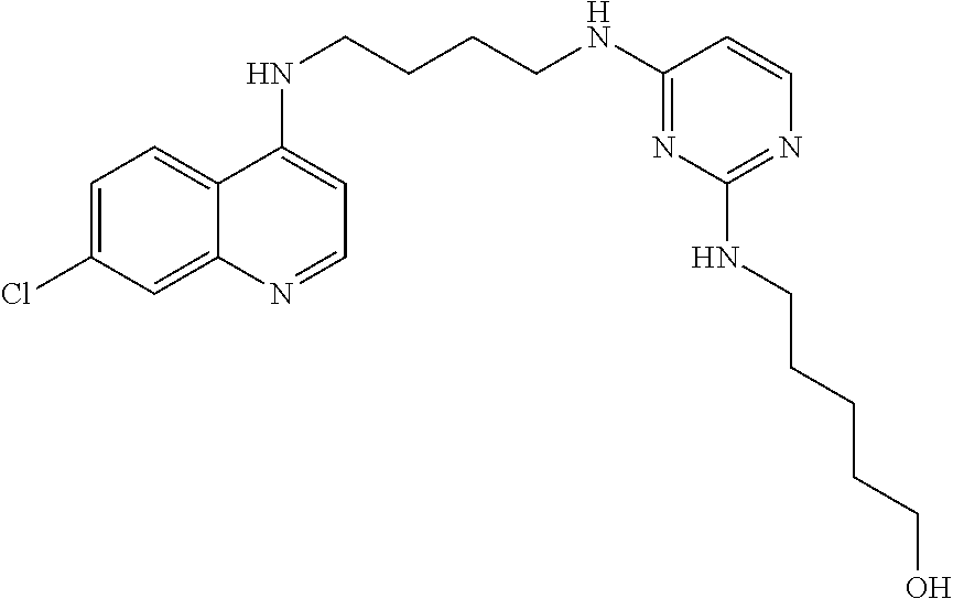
C1=C(Cl)C=C2C(=C1)C(NCCCCNC1=NC(NCCCCCO)=NC=C1)=CC=N2
